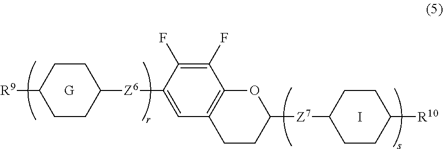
C1CC([Z6]C2=CC3=C(C(F)=C2F)OC([Z7]C2CCC([R10])CC2)CC3)CCC1[R9].I.[G]
